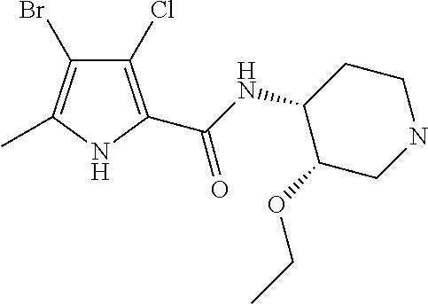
C1CC(NC(=O)C2=C(Cl)C(Br)=C(C)N2)C(OCC)CN1
